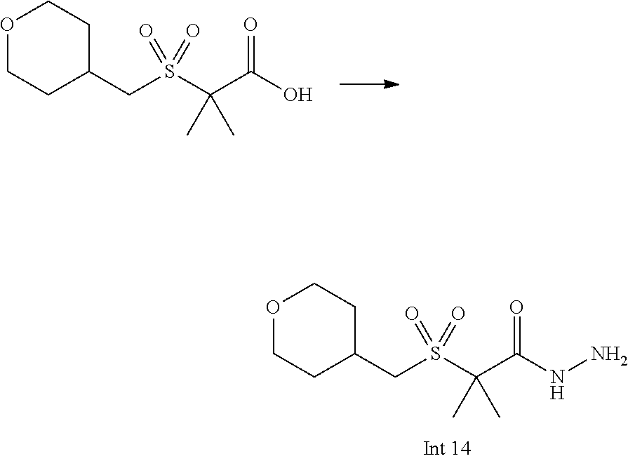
C(C1CCOCC1)S(C(C(=O)NN)(C)C)(=O)=O.C(S(C(C(=O)O)(C)C)(=O)=O)C1CCOCC1
